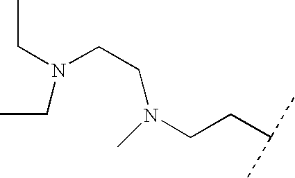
N(CCN(C)CCC(C)C)(CC)CC
